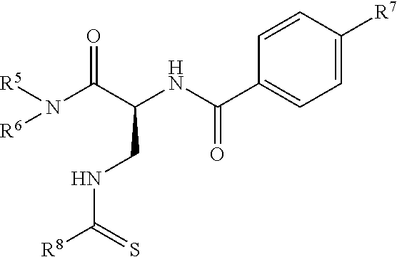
[R5]N(C(C(NC(C1=CC=C([R7])C=C1)=O)CNC([R8])=S)=O)[R6]
